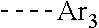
C[Ar3]
